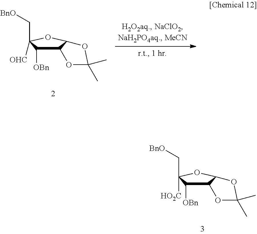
C12C([OBn])C(C[BnO])([OHC])OC1OC(C)(C)O2.C12C([OBn])C(C[BnO])([HO2C])OC1OC(C)(C)O2
